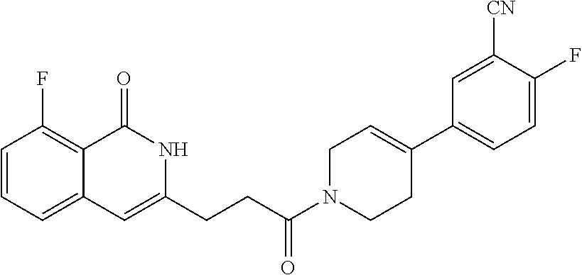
C1=CC=C2C(=C1F)C(=O)NC(CCC(N1CCC(C3=CC=C(F)C([CN])=C3)=CC1)=O)=C2
